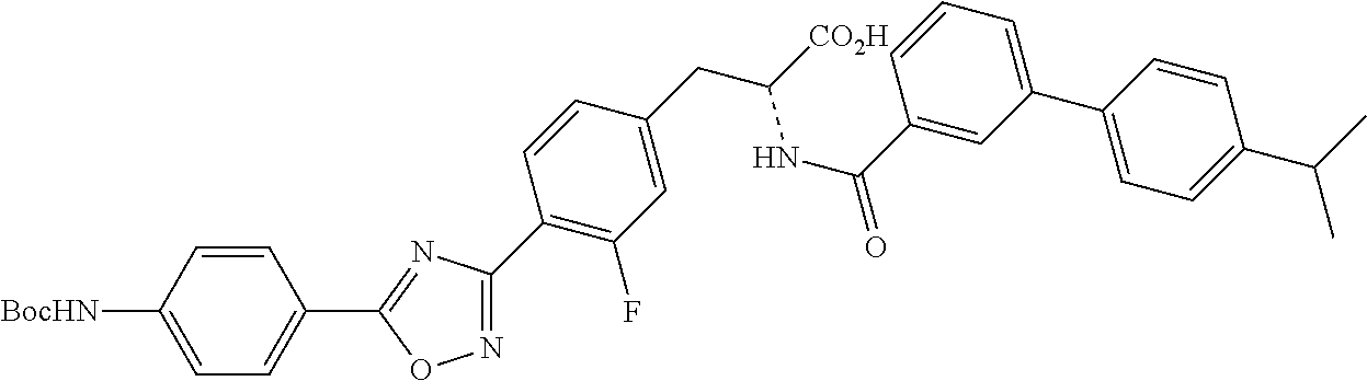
C1=C([BocHN])C=CC(C2=NC(C3=C(F)C=C(CC([CO2H])NC(C4=CC(C5=CC=C(C(C)C)C=C5)=CC=C4)=O)C=C3)=NO2)=C1
